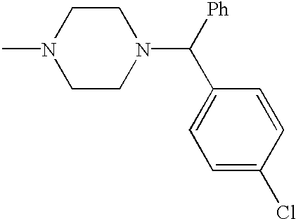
N1(C)CCN(C([Ph])C2=CC=C(Cl)C=C2)CC1
